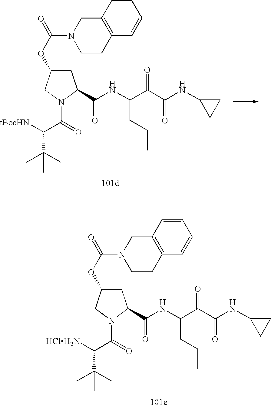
C1C(OC(N2CCC3=C(C2)C=CC=C3)=O)CN(C(C([HClH2N])C(C)(C)C)=O)C1C(=O)NC(C(C(=O)NC1CC1)=O)CCC.C1C(OC(N2CCC3=C(C2)C=CC=C3)=O)CN(C(C([tBocHN])C(C)(C)C)=O)C1C(NC(CCC)C(C(NC1CC1)=O)=O)=O
